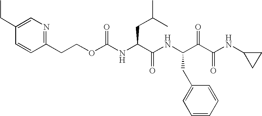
CCC1=CN=C(CCOC(NC(CC(C)C)C(=O)NC(C(C(NC2CC2)=O)=O)CC2=CC=CC=C2)=O)C=C1
